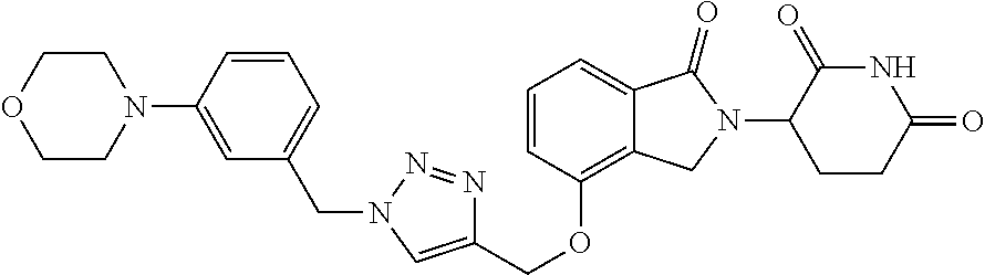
C1=CC(OCC2=CN(CC3=CC=CC(N4CCOCC4)=C3)N=N2)=C2C(=C1)C(=O)N(C1CCC(=O)NC1=O)C2
